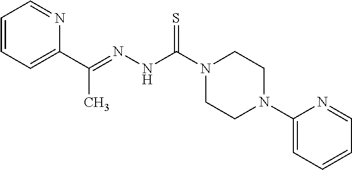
C1=CC=C(C(=NNC(=S)N2CCN(C3=CC=CC=N3)CC2)C)N=C1
